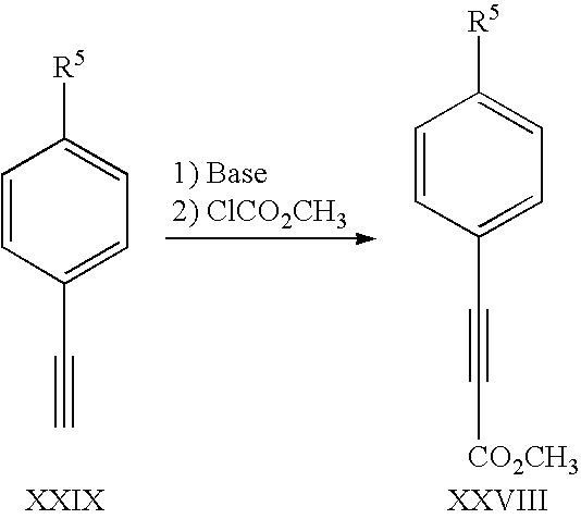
C1=CC(C#C)=CC=C1[R5].C1=CC(C#C[CO2CH3])=CC=C1[R5]
